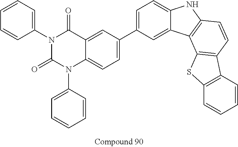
C1=CC=C(N2C(=O)N(C3=CC=CC=C3)C3=CC=C(C4=CC=C5C(=C4)C4=C(N5)C=CC5=C4SC4=C5C=CC=C4)C=C3C2=O)C=C1
